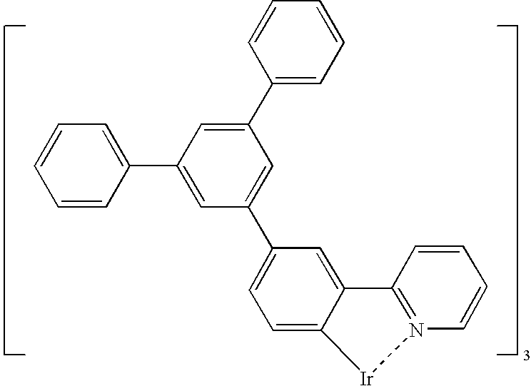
C1=CC(C2=CC(C3=CC=C4C(=C3)C3=N(C=CC=C3)[Ir]4)=CC(C3=CC=CC=C3)=C2)=CC=C1
